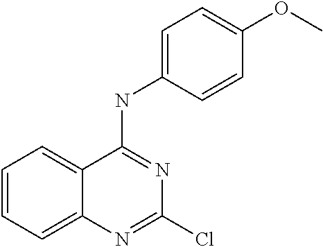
C1(Cl)=NC2=CC=CC=C2C(NC2=CC=C(OC)C=C2)=N1
